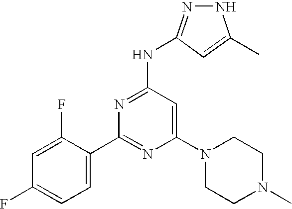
C1(C2=NC(N3CCN(C)CC3)=CC(NC3=NNC(C)=C3)=N2)=CC=C(F)C=C1F
